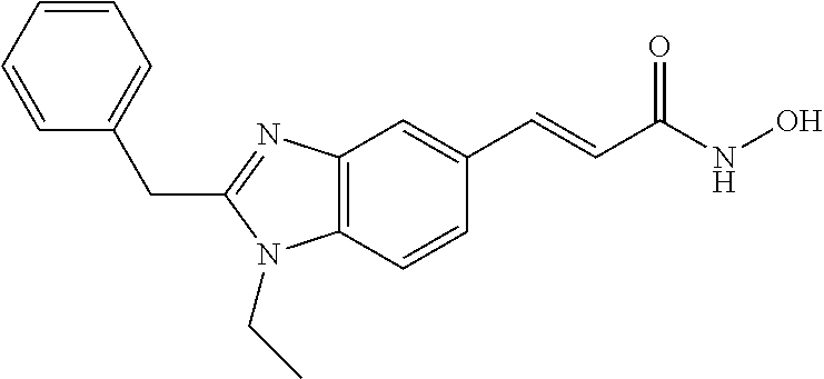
C12=C(C=CC(C=CC(NO)=O)=C1)N(CC)C(CC1=CC=CC=C1)=N2
